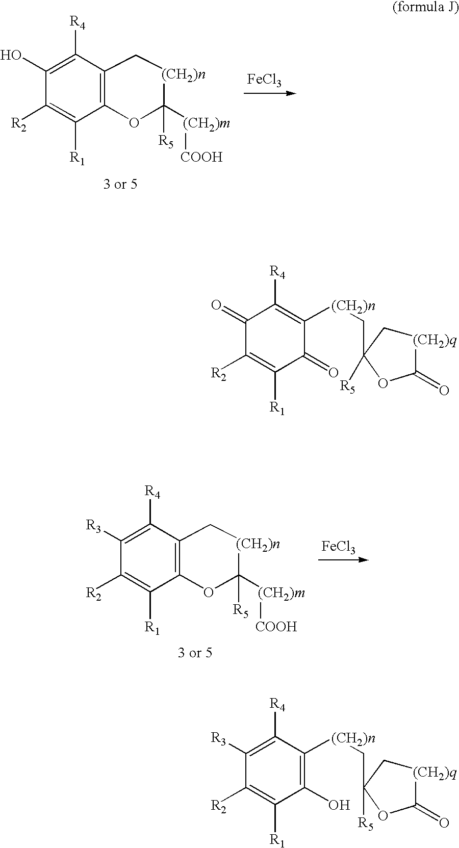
[FeCl3].C1(O)=C([R4])C2=C(C([R1])=C1[R2])OC([(CH2)m][COOH])([R5])[(CH2)n]C2.C1([R3])=C([R4])C2=C(C([R1])=C1[R2])OC([(CH2)m][COOH])([R5])[(CH2)n]C2.[FeCl3].C1(=O)C([R2])=C([R1])C(=O)C([(CH2)n]CC2([R5])OC(=O)[(CH2)q]C2)=C1[R4].C1([R3])=C([R4])C([(CH2)n]CC2([R5])OC(=O)[(CH2)q]C2)=C(O)C([R1])=C1[R2]
